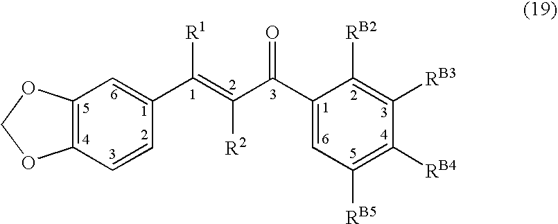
C12=C(C=CC(C(=C(C(C3=CC([RB5])=C([RB4])C([RB3])=C3[RB2])=O)[R2])[R1])=C1)OCO2
